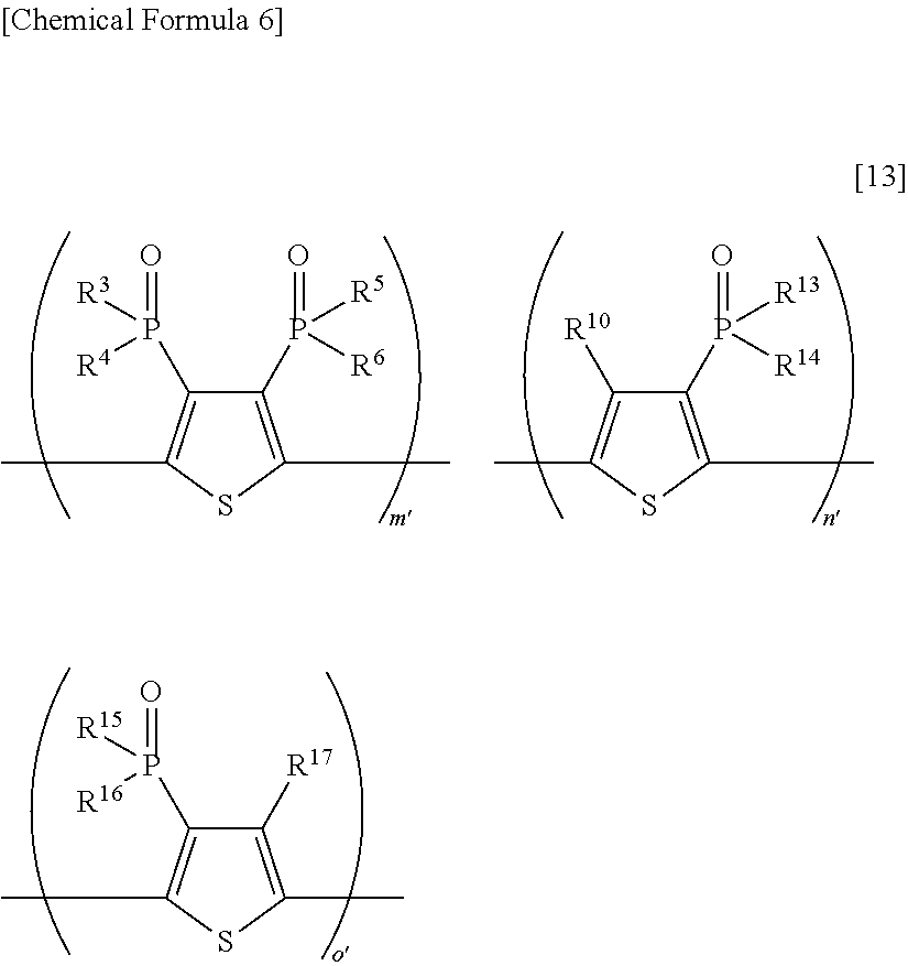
C1(P(=O)([R5])[R6])=C(C)SC(C)=C1P(=O)([R3])[R4].C1(P(=O)([R13])[R14])=C(C)SC(C)=C1[R10].C1([R17])=C(C)SC(C)=C1P(=O)([R15])[R16]
